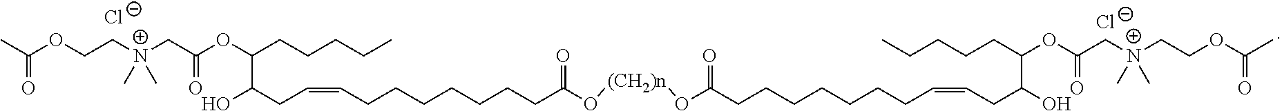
CC(OCCN(CC(OC(CCCCC)C(O)CC=CCCCCCCCC(O[(CH2)n]OC(CCCCCCCC=CCC(O)C(CCCCC)OC(C[N+](CCOC(C)=O)(C)C)=O)=O)=O)=O)(C)C)=O.Cl.[Cl-]
